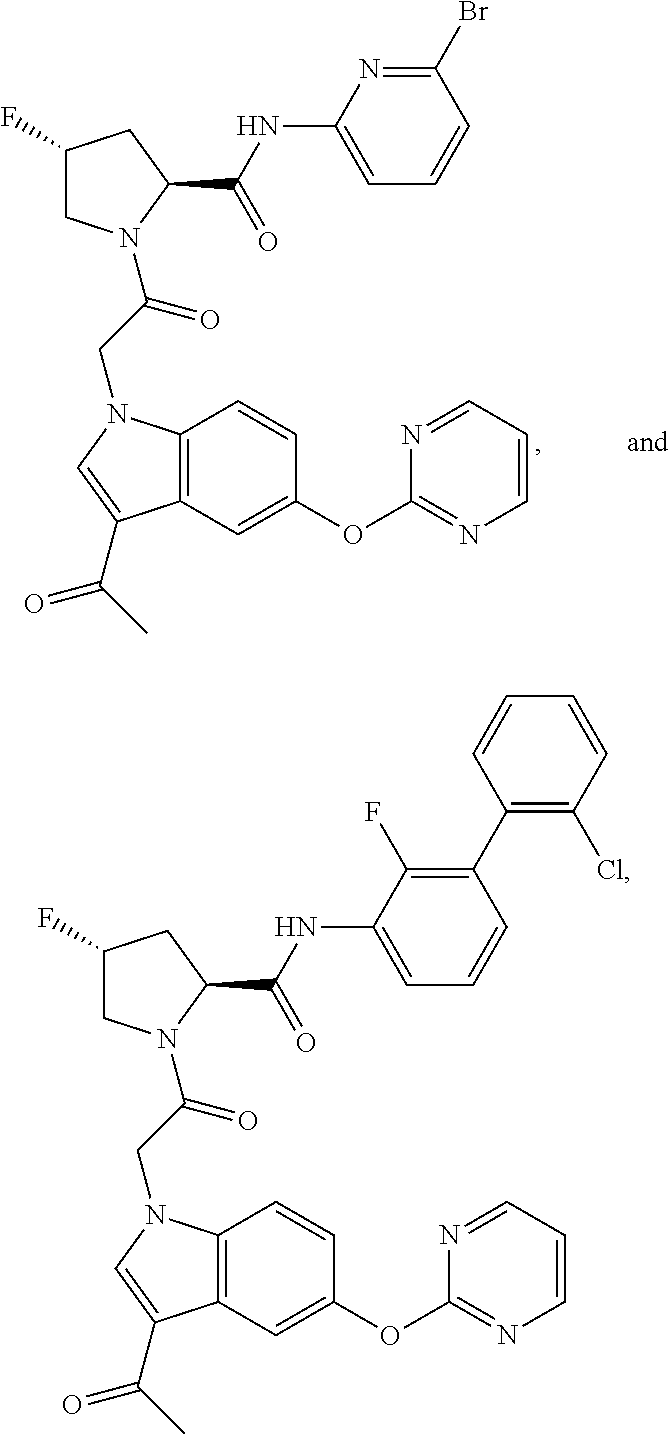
C12=C(C=C(OC3=NC=CC=N3)C=C1)C(C(C)=O)=CN2CC(=O)N1CC(F)CC1C(=O)NC1=CC=CC(C2=C(Cl)C=CC=C2)=C1F.C12=C(C=C(OC3=NC=CC=N3)C=C1)C(C(C)=O)=CN2CC(=O)N1CC(F)CC1C(=O)NC1=CC=CC(Br)=N1
